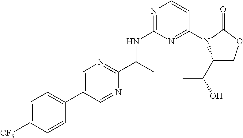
C1=C([CF3])C=CC(C2=CN=C(C(C)NC3=NC=CC(N4C(C(O)C)COC4=O)=N3)N=C2)=C1
